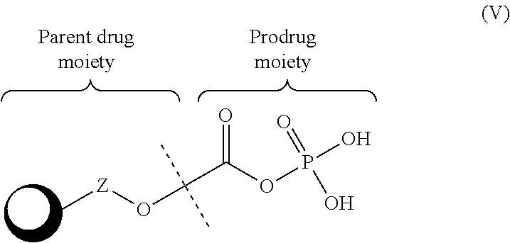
C[Z]OC(C)(C)C(OP(=O)(O)O)=O
